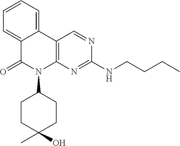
C12=CC=CC=C1C1=C(N(C3CCC(O)(C)CC3)C2=O)N=C(NCCCC)N=C1
